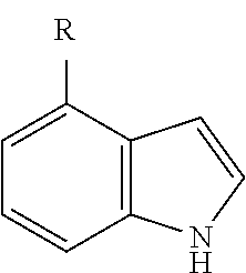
C1([R])=CC=CC2=C1C=CN2
